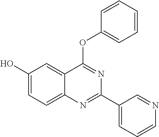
OC1=CC=C2C(=C1)C(OC1=CC=CC=C1)=NC(C1=CC=CN=C1)=N2
